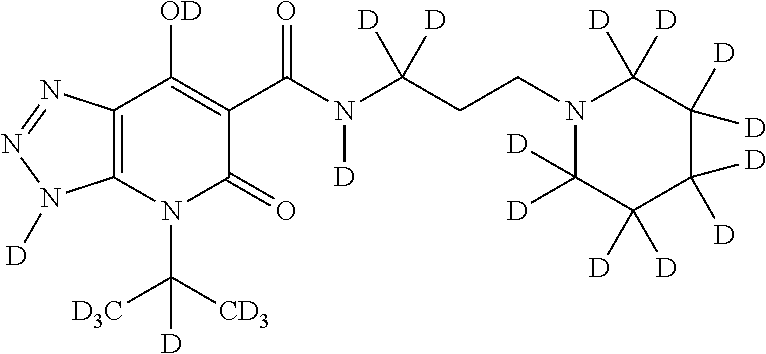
C12=C(N(C([CD3])([D3C])[D])C(=O)C(C(N(C(CCN3C([D])([D])C([D])([D])C([D])([D])C([D])([D])C3([D])[D])([D])[D])[D])=O)=C1[OD])N([D])N=N2
